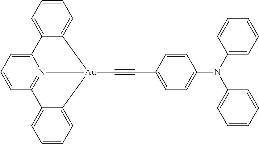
C1=CC=C2C(=C1)C1=CC=CC3=N1[Au]2(C#CC1=CC=C(N(C2=CC=CC=C2)C2=CC=CC=C2)C=C1)C1=CC=CC=C31
